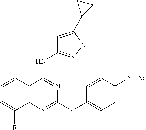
C1=CC2=C(C(F)=C1)N=C(SC1=CC=C([NHAc])C=C1)N=C2NC1=NNC(C2CC2)=C1
